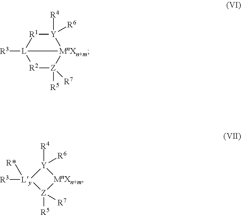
[R2]1[Z]([R5])([R7])[MnXn+m]2[Y]([R4])([R6])[R1][L]12[R3].[Ly]1([R3])([R*])[Z]([R5])([R7])[MnXn+m][Y]1([R4])[R6]
